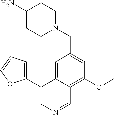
C1(C2=CN=CC3=C(OC)C=C(CN4CCC(N)CC4)C=C23)=CC=CO1
